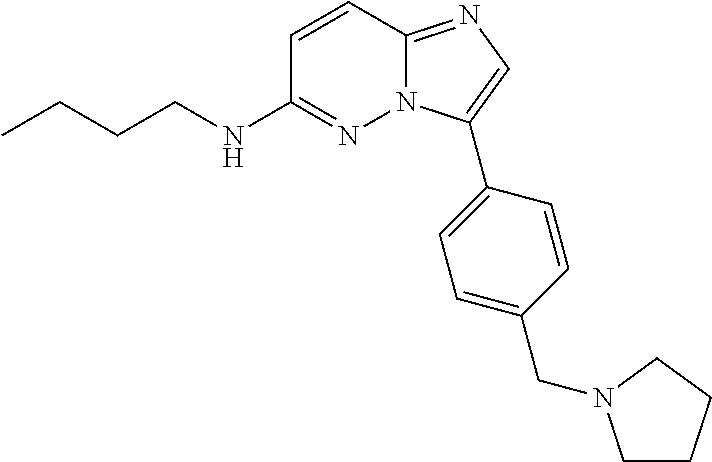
C1=CC2=NC=C(C3=CC=C(CN4CCCC4)C=C3)N2N=C1NCCCC
